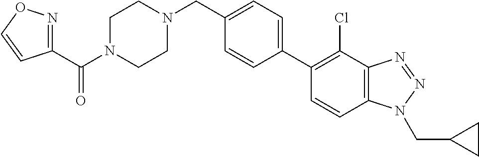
C1=CC2=C(C(Cl)=C1C1=CC=C(CN3CCN(C(C4=NOC=C4)=O)CC3)C=C1)N=NN2CC1CC1
